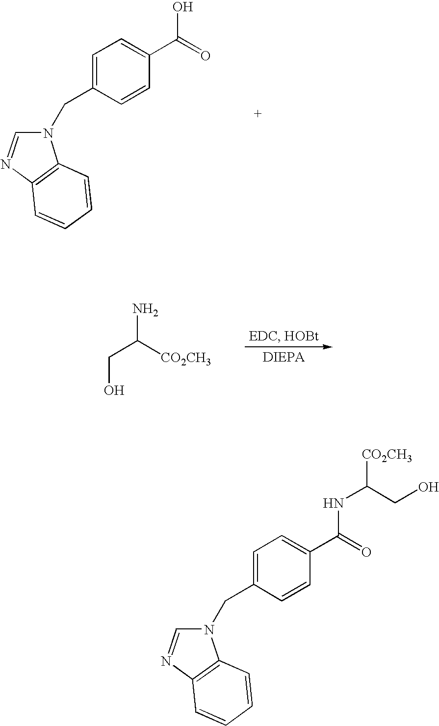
N1(CC2=CC=C(C(=O)O)C=C2)C=NC2=C1C=CC=C2.C(C([CO2CH3])N)O.N1(CC2=CC=C(C(=O)NC(CO)[CO2CH3])C=C2)C=NC2=C1C=CC=C2
